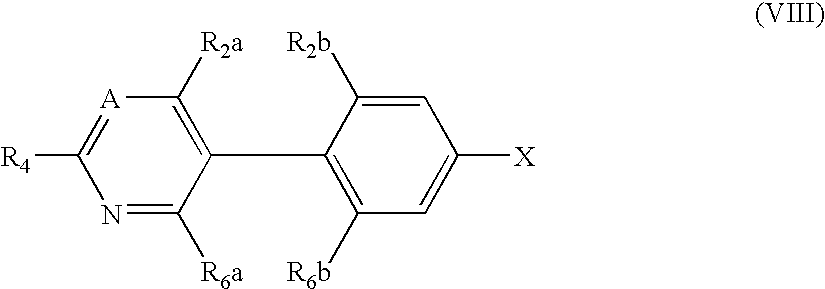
C1([R6b])=C(C2=C([R2a])[A]=C([R4])N=C2[R6a])C([R2b])=CC([X])=C1
